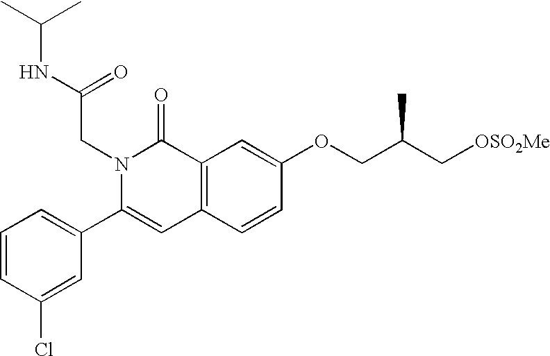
C1=CC(Cl)=CC(C2=CC3=C(C(=O)N2CC(=O)NC(C)C)C=C(OCC(C[OSO2Me])C)C=C3)=C1
